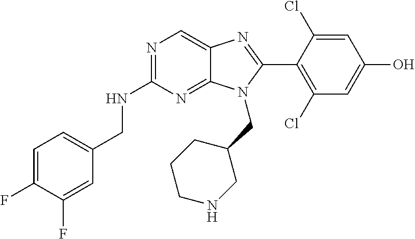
C1=C(F)C(F)=CC(CNC2=NC=C3C(=N2)N(CC2CCCNC2)C(C2=C(Cl)C=C(O)C=C2Cl)=N3)=C1
